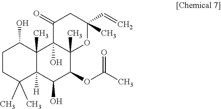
C1CC(C)(C)C2([H])C(C)(C1O)C1(O)C(C)(C(OC(C)=O)C2O)OC(C=C)(C)CC1=O
